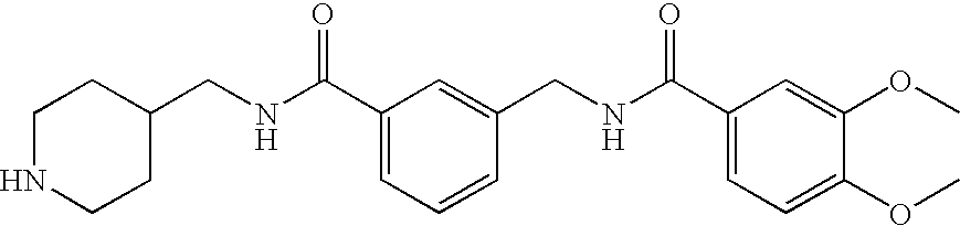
C1NCCC(CNC(C2=CC=CC(CNC(C3=CC=C(OC)C(OC)=C3)=O)=C2)=O)C1
